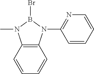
CN1C2=C(N(C3=NC=CC=C3)B1Br)C=CC=C2
